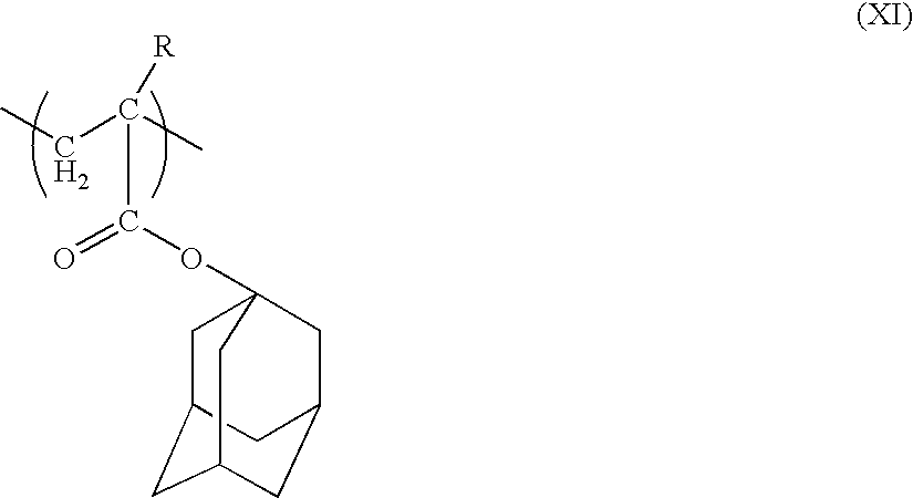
CCC(C)([R])C(OC12CC3CC(CC(C1)C3)C2)=O
